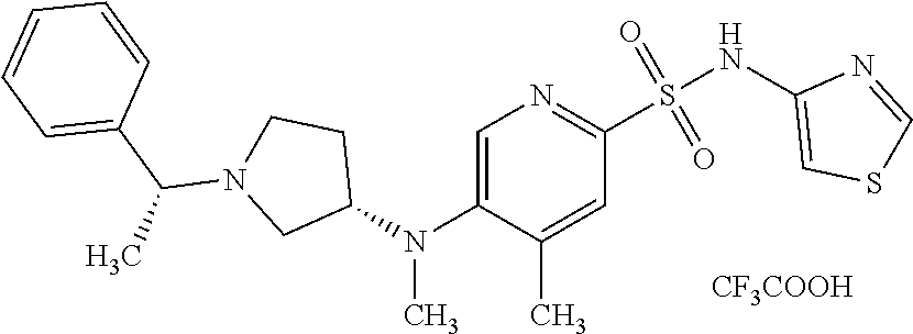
N1=C(S(NC2=CSC=N2)(=O)=O)C=C(C)C(N(C2CCN(C(C3=CC=CC=C3)C)C2)C)=C1.[CF3COOH]
